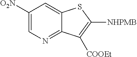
C1([O2N])=CN=C2C(=C1)SC([NHPMB])=C2[COOEt]
